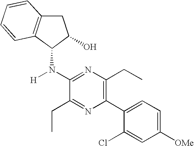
C1(N(C2C3=C(CC2O)C=CC=C3)[H])=NC(CC)=C(C2=CC=C([OMe])C=C2Cl)N=C1CC
